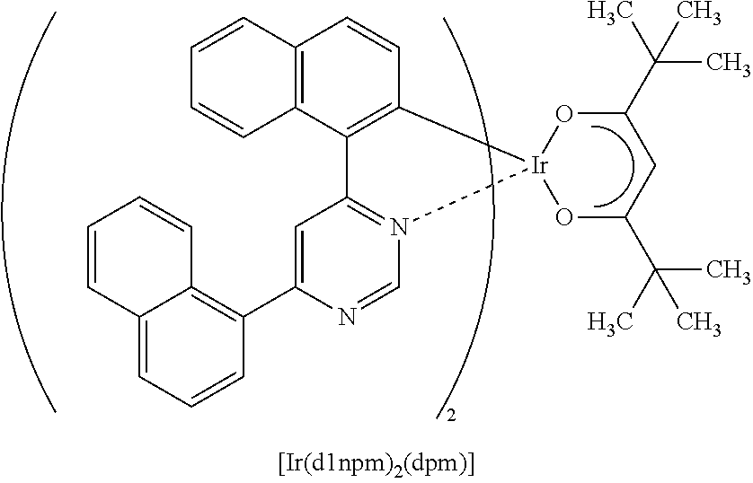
C12=CC=CC(C3=CC4=N(C=N3)[Ir]3(C5=C4C4=C(C=C5)C=CC=C4)OC(C(C)(C)C)CC(C(C)(C)C)O3)=C1C=CC=C2
